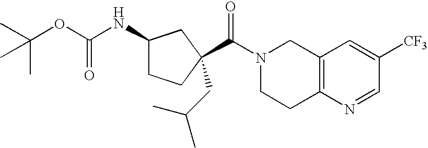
N1(C(=O)C2(CC(C)C)CCC(NC(OC(C)(C)C)=O)C2)CCC2=C(C1)C=C([CF3])C=N2
